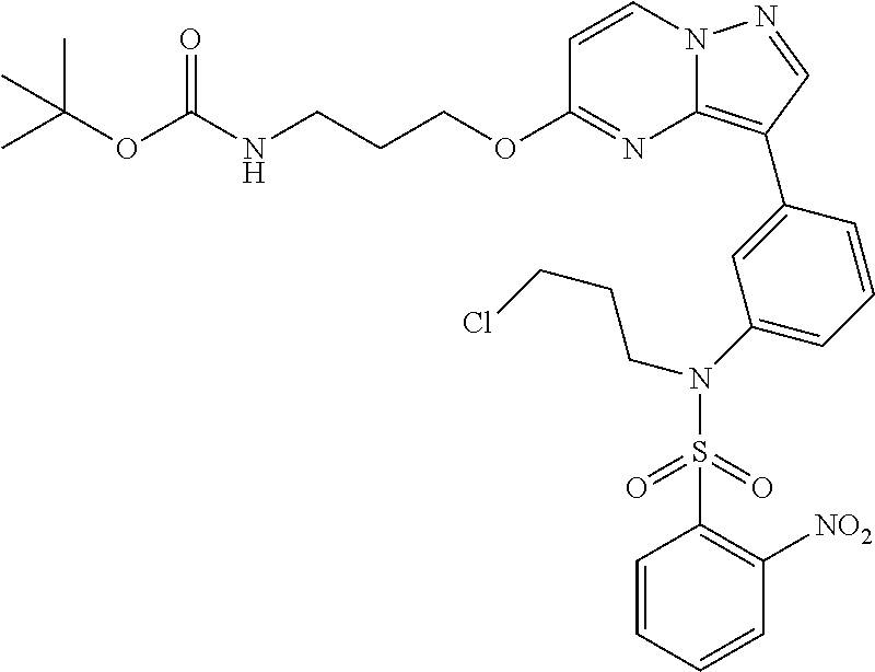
C1=CN2C(=C(C3=CC(N(S(C4=C([NO2])C=CC=C4)(=O)=O)CCCCl)=CC=C3)C=N2)N=C1OCCCNC(OC(C)(C)C)=O
